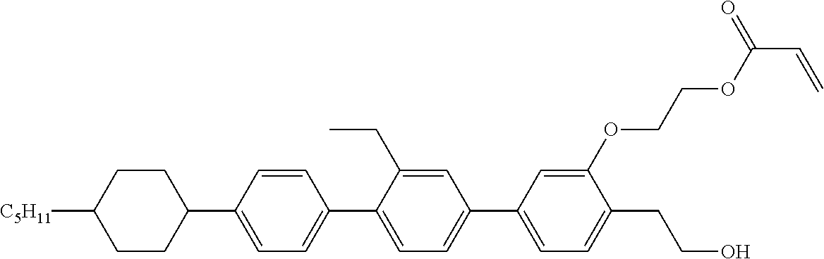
C1CC([C5H11])CCC1C1=CC=C(C2=CC=C(C3=CC=C(CCO)C(OCCOC(C=C)=O)=C3)C=C2CC)C=C1
